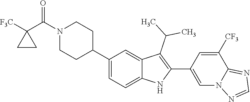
N1(C(C2([F3C])CC2)=O)CCC(C2=CC=C3C(=C2)C(C(C)C)=C(C2=CN4C(=NC=N4)C([CF3])=C2)N3)CC1
